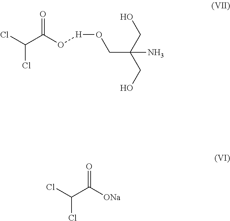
O=C(O[H]OCC(N)(CO)CO)C(Cl)Cl.O=C([ONa])C(Cl)Cl
